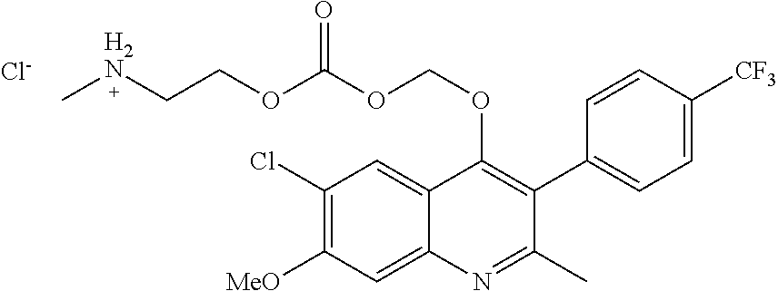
C1(Cl)=C([MeO])C=C2C(=C1)C(OCOC(OCC[H2N]C)=O)=C(C1=CC=C([CF3])C=C1)C(C)=N2.[Cl-]
